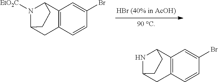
N1([EtO2C])C2CC3=C(C1CC2)C=C(Br)C=C3.N1C2CC3=C(C1CC2)C=C(Br)C=C3
